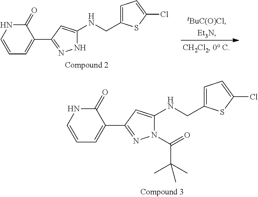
C1(=O)NC=CC=C1C1=NNC(NCC2=CC=C(Cl)S2)=C1.C1(=O)NC=CC=C1C1=NN(C(=O)C(C)(C)C)C(NCC2=CC=C(Cl)S2)=C1
